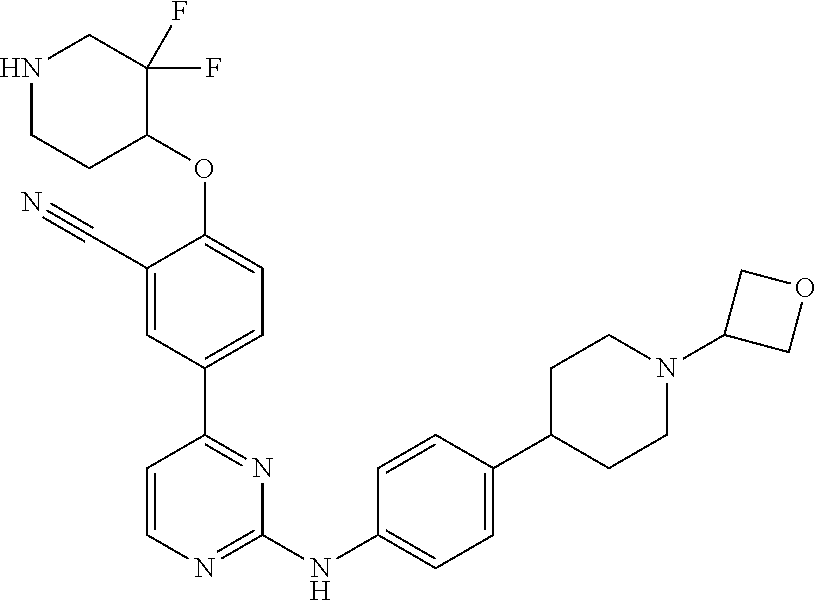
C1(C#N)=CC(C2=NC(NC3=CC=C(C4CCN(C5COC5)CC4)C=C3)=NC=C2)=CC=C1OC1C(F)(F)CNCC1
